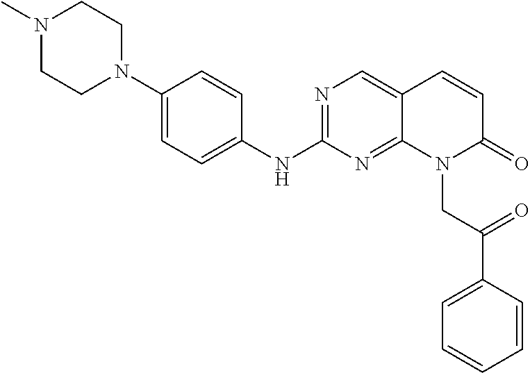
N1(C)CCN(C2=CC=C(NC3=NC=C4C(=N3)N(CC(C3=CC=CC=C3)=O)C(=O)C=C4)C=C2)CC1
